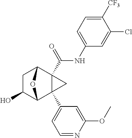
C1C(O)C2C3(C4=CC=NC(OC)=C4)C(C(NC4=CC=C([CF3])C(Cl)=C4)=O)(C1O2)C3
